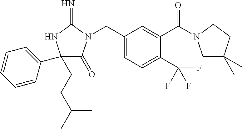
C1(CCC(C)C)(C2=CC=CC=C2)C(=O)N(CC2=CC=C(C(F)(F)F)C(C(=O)N3CC(C)(C)CC3)=C2)C(=N)N1
